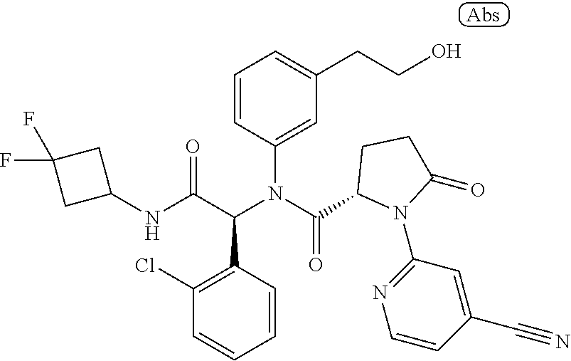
C1=CC(N(C(C2N(C3=NC=CC(C#N)=C3)C(=O)CC2)=O)C(C(NC2CC(F)(F)C2)=O)C2=C(Cl)C=CC=C2)=CC(CCO)=C1
